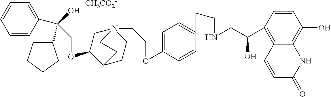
[CH3CO2-].C(OC1C[N+]2(CCOC3=CC=C(CCNCC(C4=C5C(=C(O)C=C4)NC(=O)C=C5)O)C=C3)CCC1CC2)C(C1=CC=CC=C1)(O)C1CCCC1
